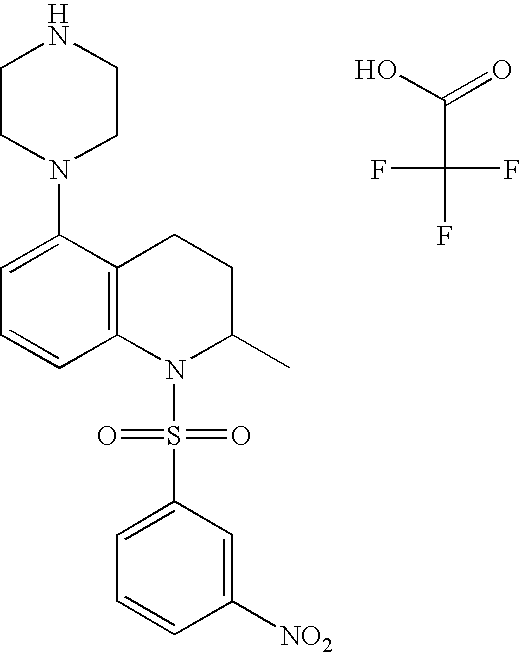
C1=C(N2CCNCC2)C2=C(C=C1)N(S(C1=CC=CC([NO2])=C1)(=O)=O)C(C)CC2.FC(C(O)=O)(F)F
